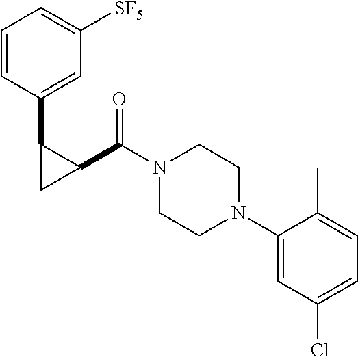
C1=CC(C2CC2C(=O)N2CCN(C3=CC(Cl)=CC=C3C)CC2)=CC([SF5])=C1
